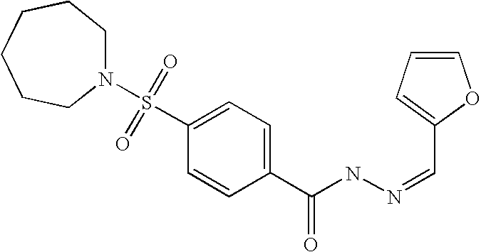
N1(S(C2=CC=C(C(NN=CC3=CC=CO3)=O)C=C2)(=O)=O)CCCCCC1
